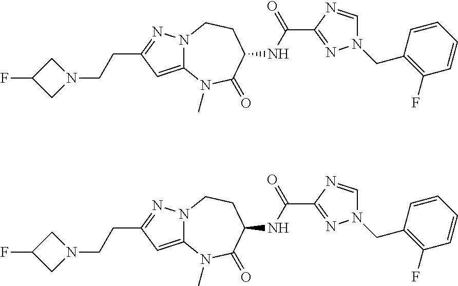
C12=CC(CCN3CC(F)C3)=NN1CCC(NC(=O)C1=NN(CC3=C(F)C=CC=C3)C=N1)C(=O)N2C.C12=CC(CCN3CC(F)C3)=NN1CCC(NC(=O)C1=NN(CC3=C(F)C=CC=C3)C=N1)C(=O)N2C
